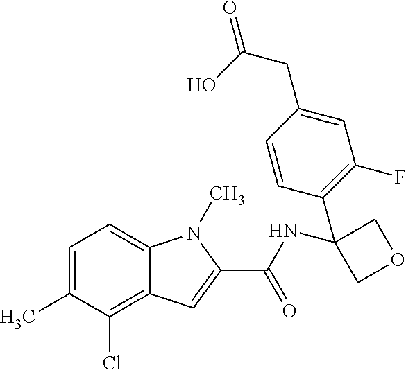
C1=C(C)C(Cl)=C2C(=C1)N(C)C(C(NC1(C3=C(F)C=C(CC(=O)O)C=C3)COC1)=O)=C2
